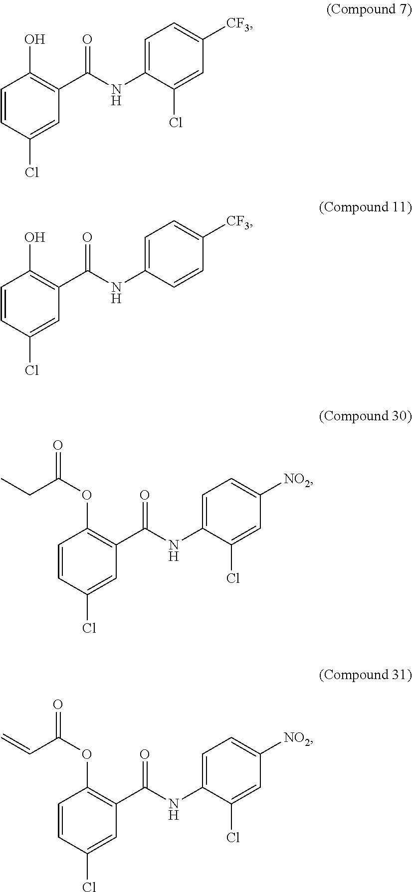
O=C(NC1=CC=C([CF3])C=C1Cl)C1=C(O)C=CC(Cl)=C1.O=C(NC1=CC=C([CF3])C=C1)C1=C(O)C=CC(Cl)=C1.O=C(NC1=CC=C([NO2])C=C1Cl)C1=C(OC(=O)CC)C=CC(Cl)=C1.O=C(NC1=CC=C([NO2])C=C1Cl)C1=C(OC(=O)C=C)C=CC(Cl)=C1
